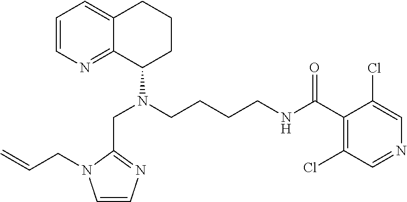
C1=CN=C2C(=C1)CCCC2N(CC1=NC=CN1CC=C)CCCCNC(C1=C(Cl)C=NC=C1Cl)=O
